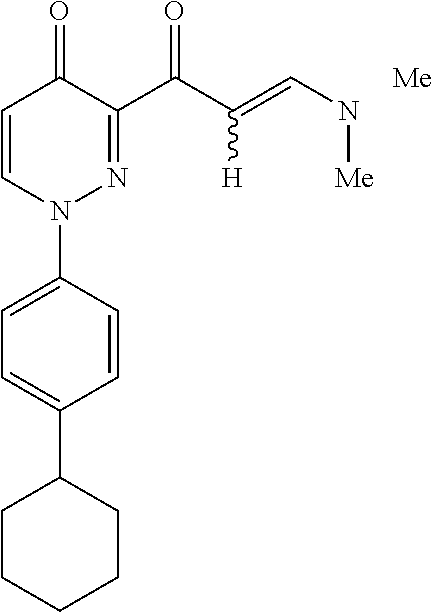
C1=C(N2N=C(C(C(=CN[Me])[H])=O)C(=O)C=C2)C=CC(C2CCCCC2)=C1.[Me]
